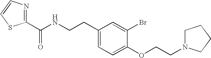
C1(C(NCCC2=CC=C(OCCN3CCCC3)C(Br)=C2)=O)=NC=CS1
